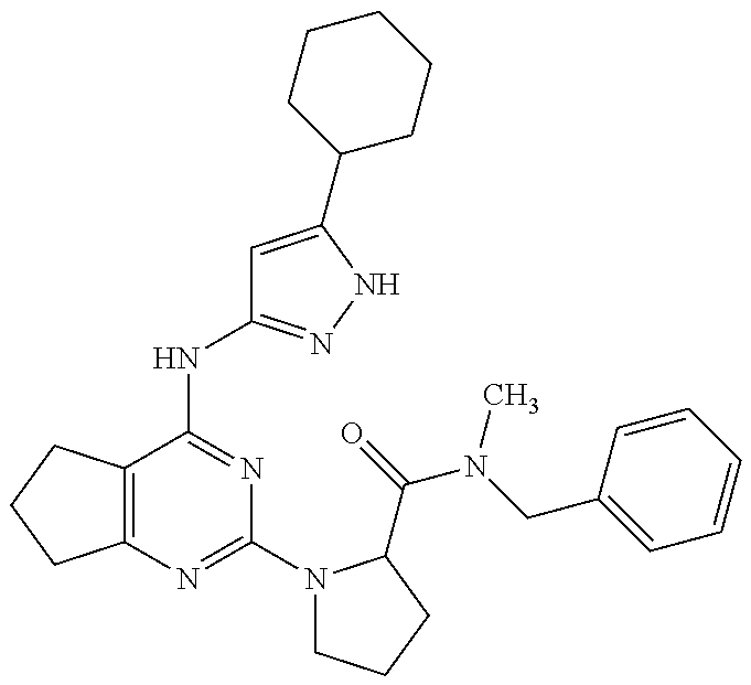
C12=C(C(NC3=NNC(C4CCCCC4)=C3)=NC(N3CCCC3C(=O)N(CC3=CC=CC=C3)C)=N1)CCC2
